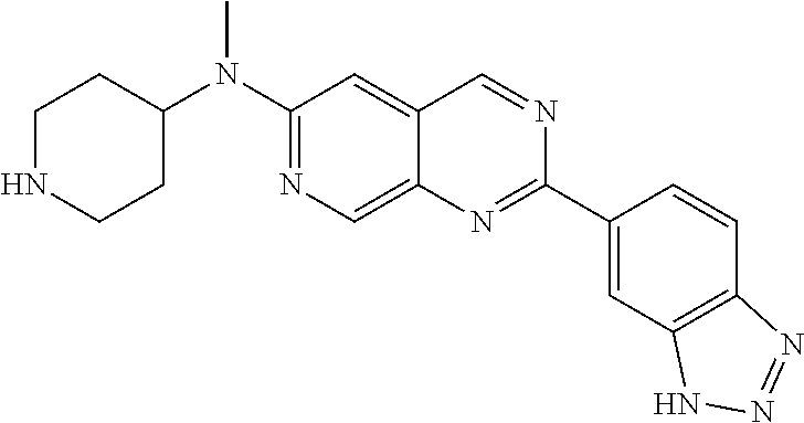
C1NCCC(N(C2=NC=C3C(=C2)C=NC(C2=CC4=C(C=C2)N=NN4)=N3)C)C1
